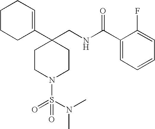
C1CCC(C2(CNC(C3=CC=CC=C3F)=O)CCN(S(=O)(N(C)C)=O)CC2)=CC1
